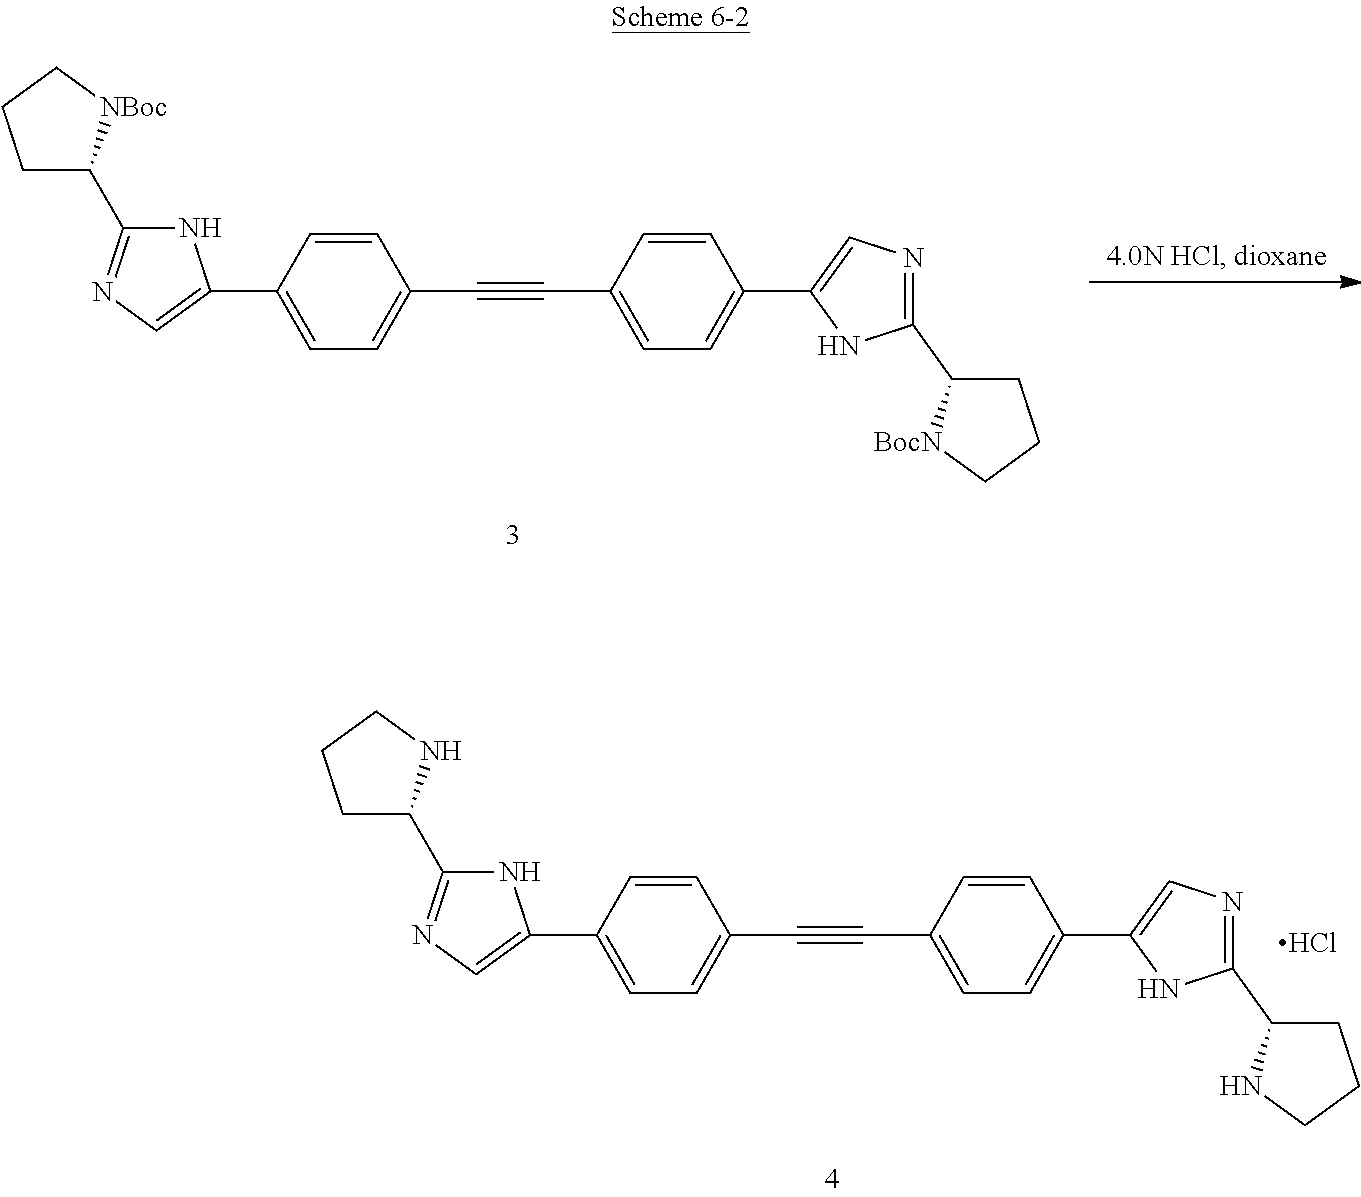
C1=CC(C2=CN=C(C3CCC[BocN]3)N2)=CC=C1C#CC1=CC=C(C2=CN=C(C3CCC[NBoc]3)N2)C=C1.C1=CC(C2=CN=C(C3CCCN3)N2)=CC=C1C#CC1=CC=C(C2=CN=C(C3CCCN3)N2)C=C1.Cl
